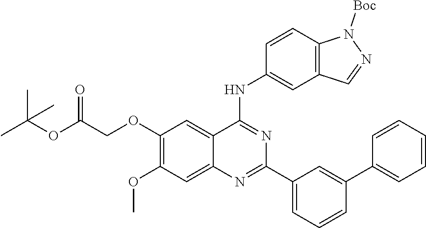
C1(C2=CC(C3=NC4=CC(OC)=C(OCC(OC(C)(C)C)=O)C=C4C(NC4=CC5=C(C=C4)N([Boc])N=C5)=N3)=CC=C2)=CC=CC=C1
